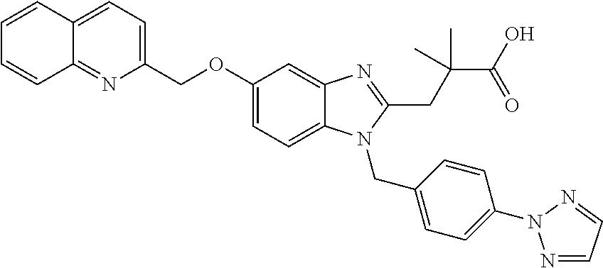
C1(COC2=CC=C3C(=C2)N=C(CC(C(O)=O)(C)C)N3CC2=CC=C(N3N=CC=N3)C=C2)=CC=C2C(=N1)C=CC=C2
